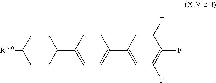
[R140]C1CCC(C2=CC=C(C3=CC(F)=C(F)C(F)=C3)C=C2)CC1
